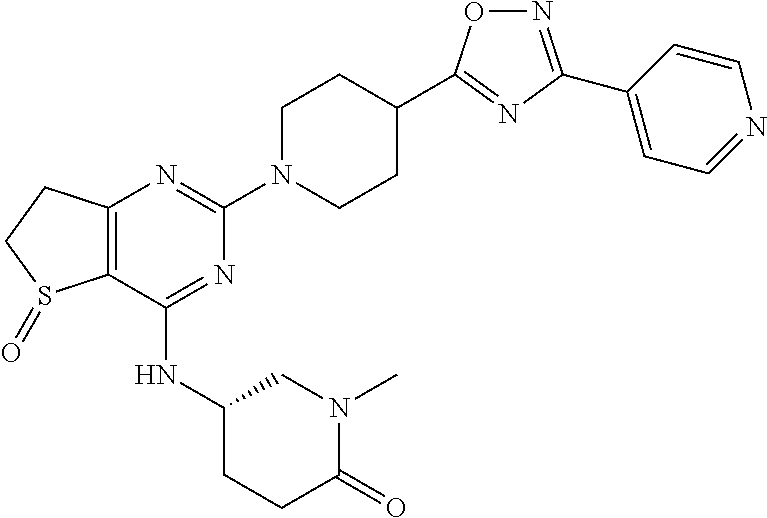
C1(NC2CCC(=O)N(C)C2)=NC(N2CCC(C3=NC(C4=CC=NC=C4)=NO3)CC2)=NC2=C1S(=O)CC2
